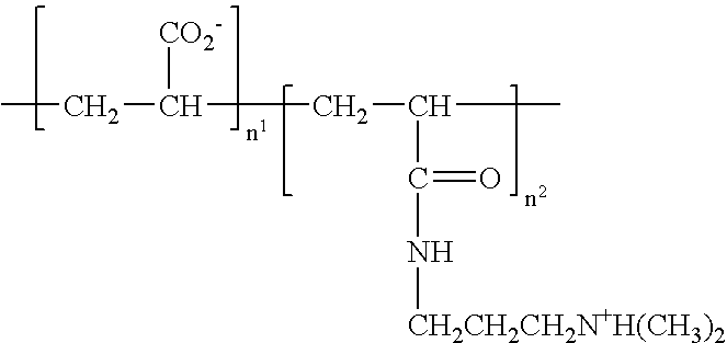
CCC([CO2-])CC(C(=O)N[CH2CH2CH2N+H(CH3)2])C
